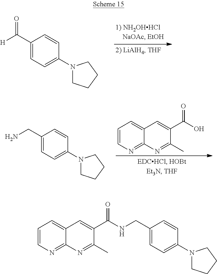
C1(C([H])=O)=CC=C(N2CCCC2)C=C1.C1(CN)=CC=C(N2CCCC2)C=C1.C1=CN=C2C(=C1)C=C(C(O)=O)C(C)=N2.C1=CN=C2C(=C1)C=C(C(NCC1=CC=C(N3CCCC3)C=C1)=O)C(C)=N2
